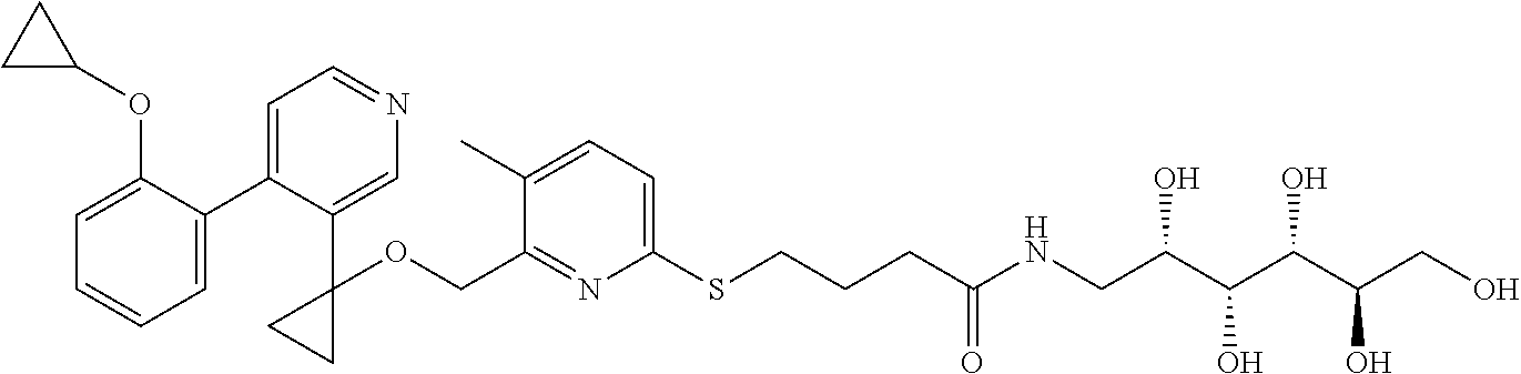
N1=C(COC2(C3=CN=CC=C3C3=CC=CC=C3OC3CC3)CC2)C(C)=CC=C1SCCCC(NCC(C(C(C(CO)O)O)O)O)=O
